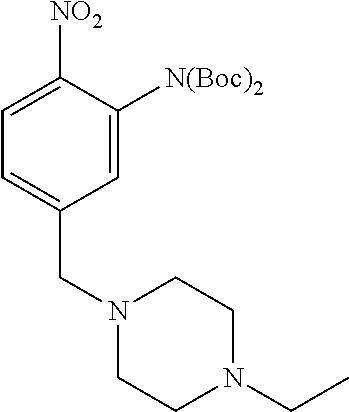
C1=C(CN2CCN(CC)CC2)C=C([N(Boc)2])C([NO2])=C1
